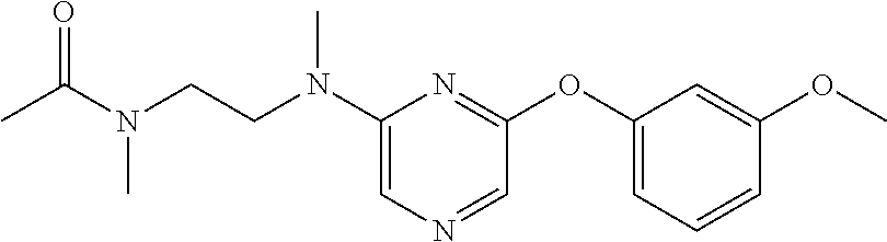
C1=NC=C(N(CCN(C)C(C)=O)C)N=C1OC1=CC=CC(OC)=C1
